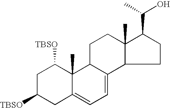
C1C([TBSO])CC2=CC=C3C(C2(C)C1[TBSO])CCC1(C)C3CCC1C(C)O
